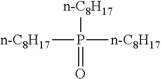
[n-C8H17]P(=O)([n-C8H17])[n-C8H17]
